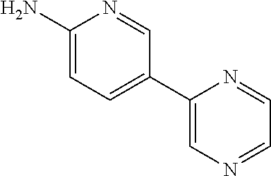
C1(N)=CC=C(C2=CN=CC=N2)C=N1
